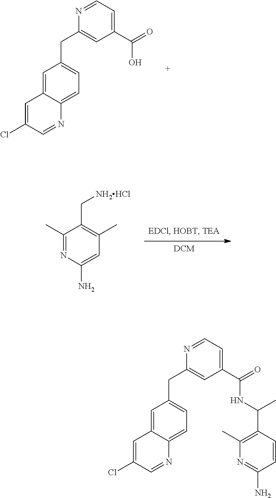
C1=C2C(=CC=C1CC1=CC(C(=O)O)=CC=N1)N=CC(Cl)=C2.[DCM].NC1=CC(C)=C(C[NH2HCl])C(C)=N1.C1=C2C(=CC=C1CC1=CC(C(=O)NC(C3=C(C)N=C(N)C=C3)C)=CC=N1)N=CC(Cl)=C2
